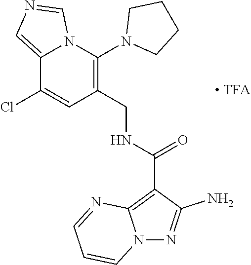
C1(Cl)=CC(CNC(C2=C3N(N=C2N)C=CC=N3)=O)=C(N2CCCC2)N2C1=CN=C2
